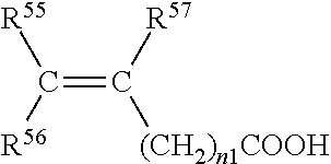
C(=C([R57])[(CH2)n1COOH])([R56])[R55]
